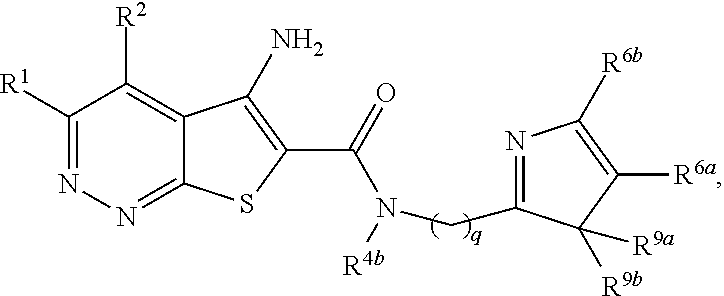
C1([R1])=NN=C2C(=C1[R2])C(N)=C(C(N(CC1=NC([R6b])=C([R6a])C1([R9a])[R9b])[R4b])=O)S2
